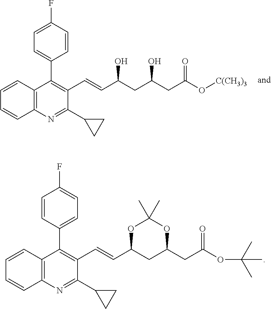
C1=C(F)C=CC(C2=C(C=CC(CC(CC(O[C(CH3)3])=O)O)O)C(C3CC3)=NC3=C2C=CC=C3)=C1.C1=CC(C2=C(C=CC3CC(CC(OC(C)(C)C)=O)OC(C)(C)O3)C(C3CC3)=NC3=C2C=CC=C3)=CC=C1F
